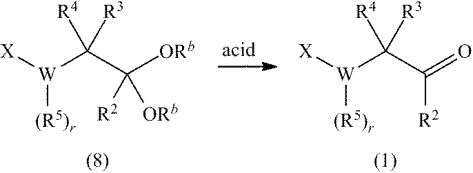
C([W]([X])[(R5)r])([R4])([R3])C([R2])([ORb])[ORb].C([W]([X])[(R5)r])([R4])([R3])C([R2])=O
